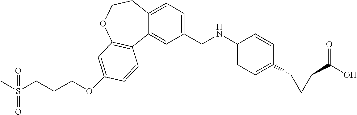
CS(CCCOC1=CC2=C(C3=CC(CNC4=CC=C(C5CC5C(=O)O)C=C4)=CC=C3CCO2)C=C1)(=O)=O
